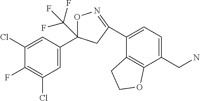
C1(C2(C(F)(F)F)ON=C(C3=CC=C(CN)C4=C3CCO4)C2)=CC(Cl)=C(F)C(Cl)=C1
